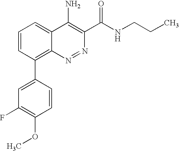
C1=CC(C2=C3C(=CC=C2)C(N)=C(C(=O)NCCC)N=N3)=CC(F)=C1OC
